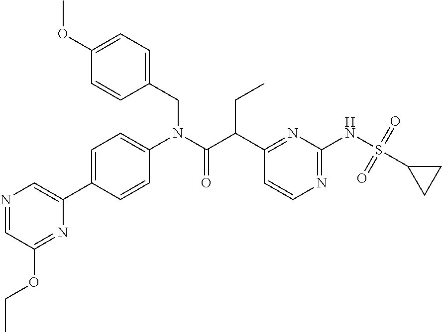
C1=NC=C(C2=CC=C(N(CC3=CC=C(OC)C=C3)C(C(C3=NC(NS(=O)(=O)C4CC4)=NC=C3)CC)=O)C=C2)N=C1OCC
